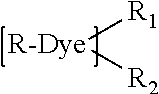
[R-Dye]([R1])[R2]
